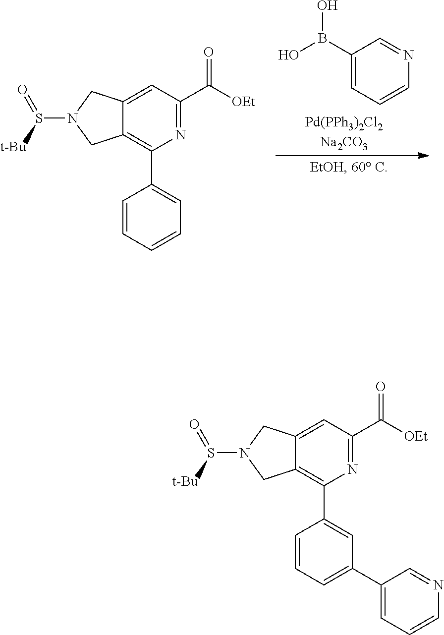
C1(B(O)O)=CC=CN=C1.C12=CC(C([OEt])=O)=NC(C3=CC=CC=C3)=C1CN(S([t-Bu])=O)C2.C12=CC(C([OEt])=O)=NC(C3=CC(C4=CC=CN=C4)=CC=C3)=C1CN(S([t-Bu])=O)C2
